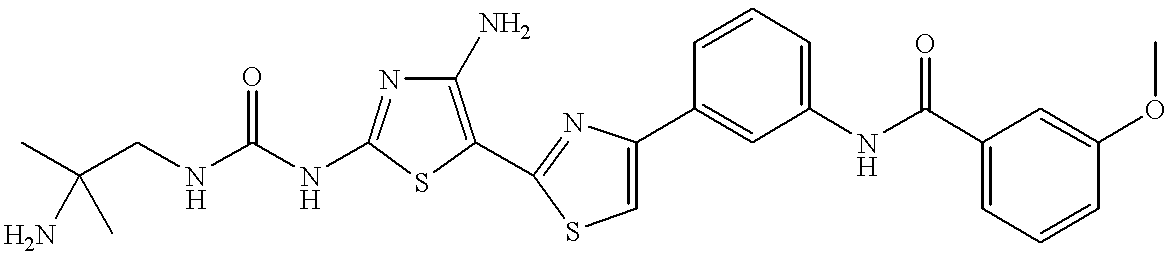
C(NC1=NC(N)=C(C2=NC(C3=CC(NC(C4=CC=CC(OC)=C4)=O)=CC=C3)=CS2)S1)(NCC(C)(C)N)=O
